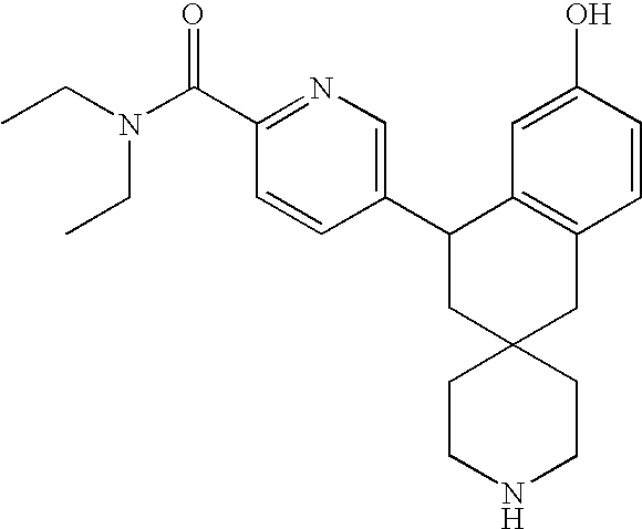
CCN(C(C1=NC=C(C2CC3(CC4=C2C=C(O)C=C4)CCNCC3)C=C1)=O)CC
